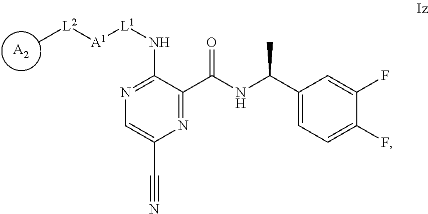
[A2].C[L2][A1][L1]NC1=NC=C(C#N)N=C1C(=O)NC(C)C1=CC=C(F)C(F)=C1
